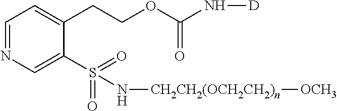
C1=NC=C(S(=O)(=O)N[CH2CH2(OCH2CH2)n][OCH3])C(CCOC(N[D])=O)=C1
